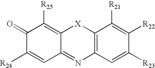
C12=C(C=C([R23])C([R22])=C1[R21])N=C1C(=C([R25])C(=O)C([R24])=C1)[X]2
